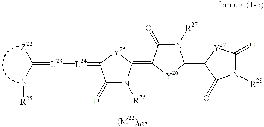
[L23]([L24]=C1C(=O)N([R26])C(=C2C(=O)N([R27])C(=C3[Y27]C(=O)N([R28])C3=O)[Y26]2)[Y25]1)=C([Z22])N[R25]
